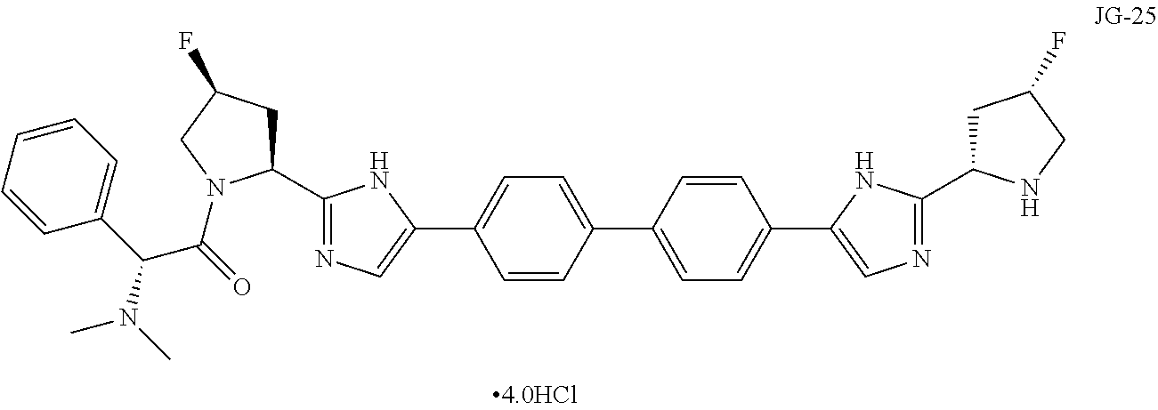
C1(C2=NC=C(C3=CC=C(C4=CC=C(C5=CN=C(C6CC(F)CN6)N5)C=C4)C=C3)N2)CC(F)CN1C(=O)C(C1=CC=CC=C1)N(C)C
